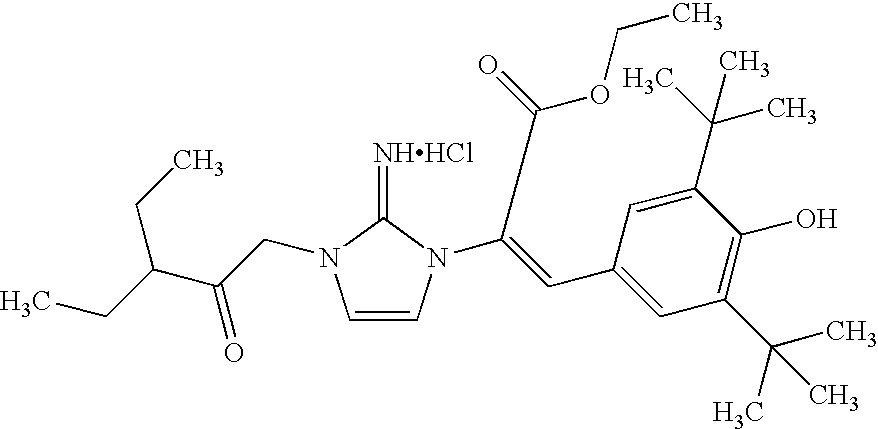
[NHHCl]=C1N(CC(C(CC)CC)=O)C=CN1C(=CC1=CC(C(C)(C)C)=C(O)C(C(C)(C)C)=C1)C(OCC)=O
